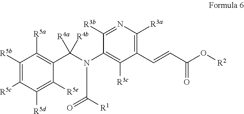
C1([R3b])=NC([R3a])=C(C=CC(O[R2])=O)C([R3c])=C1N(C(=O)[R1])C(C1=C([R5a])C([R5b])=C([R5c])C([R5d])=C1[R5e])([R4a])[R4b]
